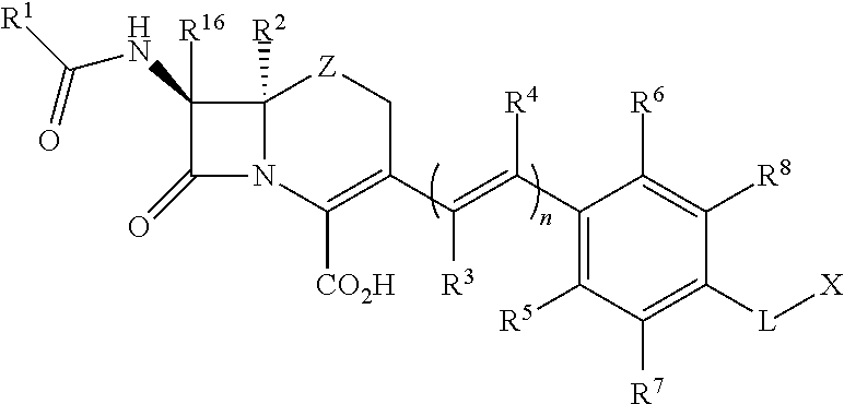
C1(NC([R1])=O)([R16])C(=O)N2C1([R2])[Z]CC(C(=C(C1=C([R5])C([R7])=C([L][X])C([R8])=C1[R6])[R4])[R3])=C2[CO2H]
